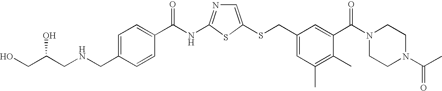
C1=C(SCC2=CC(C)=C(C)C(C(N3CCN(C(=O)C)CC3)=O)=C2)SC(NC(=O)C2=CC=C(CNCC(CO)O)C=C2)=N1
